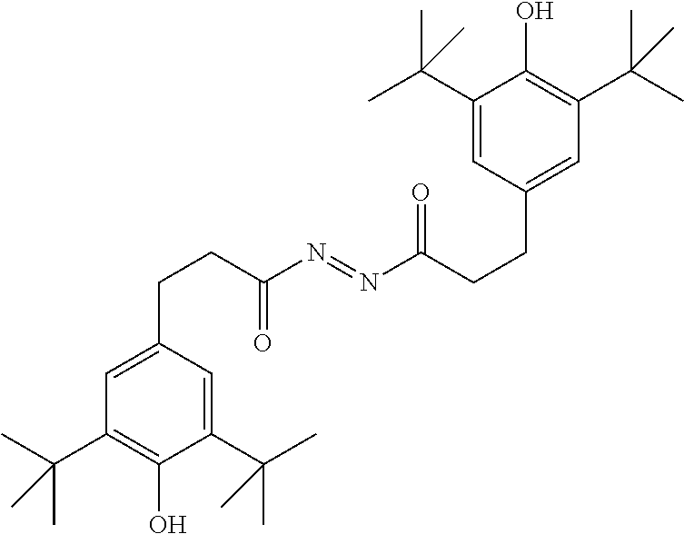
C1=C(CCC(N=NC(CCC2=CC(C(C)(C)C)=C(O)C(C(C)(C)C)=C2)=O)=O)C=C(C(C)(C)C)C(O)=C1C(C)(C)C
